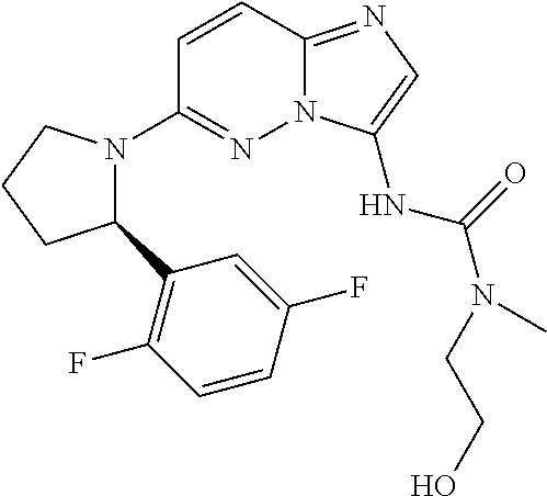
C12=NC=C(NC(=O)N(CCO)C)N1N=C(N1C(C3=C(F)C=CC(F)=C3)CCC1)C=C2
